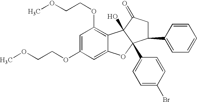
C1=C(OCCOC)C=C2C(=C1OCCOC)C1(O)C(C3=CC=C(Br)C=C3)(O2)C(C2=CC=CC=C2)CC1=O
